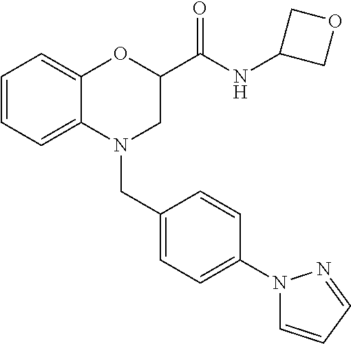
C1=CC=C2C(=C1)OC(C(NC1COC1)=O)CN2CC1=CC=C(N2C=CC=N2)C=C1
